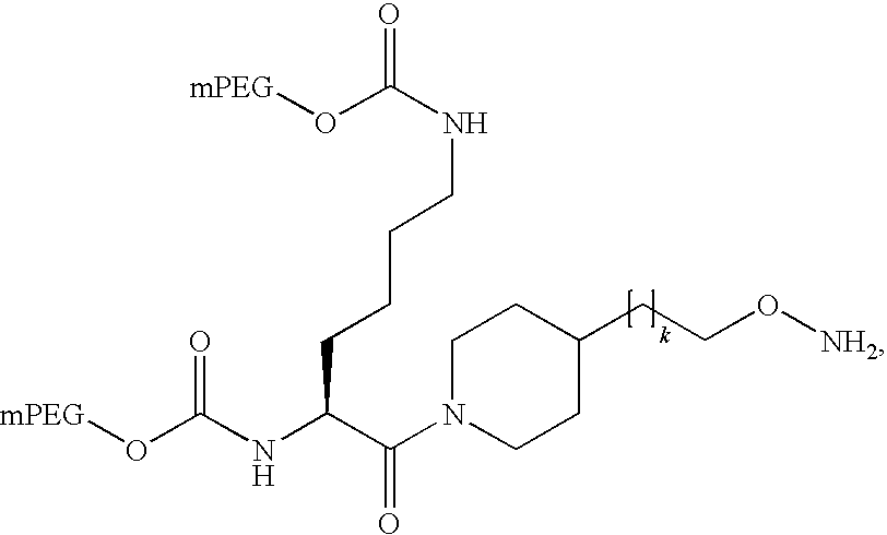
[mPEG]OC(NCCCCC(NC(O[mPEG])=O)C(N1CCC(CCO[NH2])CC1)=O)=O
